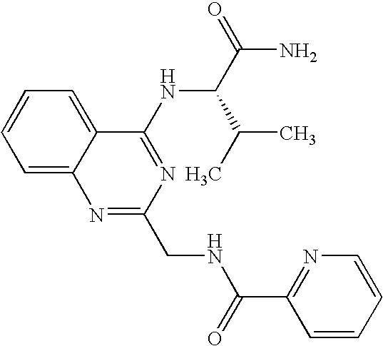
C1=C2C(=CC=C1)C(NC(C(C)C)C(N)=O)=NC(CNC(C1=NC=CC=C1)=O)=N2
